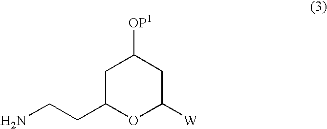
C1C(CCN)OC([W])CC1[OP1]
